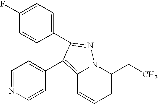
C1(F)=CC=C(C2=NN3C(=C2C2=CC=NC=C2)C=CC=C3CC)C=C1
